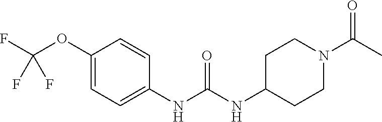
C1(OC(F)(F)F)=CC=C(NC(NC2CCN(C(C)=O)CC2)=O)C=C1
